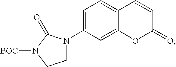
C1=C(N2CCN([BOC])C2=O)C=C2C(=C1)C=CC(=O)O2
